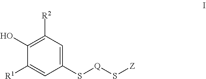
C1(S[Q]S[Z])=CC([R2])=C(O)C([R1])=C1
